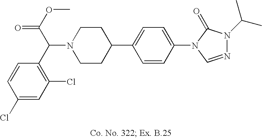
N1(C(C2=C(Cl)C=C(Cl)C=C2)C(OC)=O)CCC(C2=CC=C(N3C=NN(C(C)C)C3=O)C=C2)CC1
